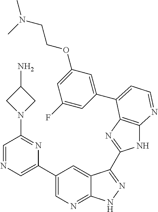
C1(C2=CN=CC(N3CC(N)C3)=N2)=CN=C2C(=C1)C(C1=NC3=C(N1)N=CC=C3C1=CC(OCCN(C)C)=CC(F)=C1)=NN2
